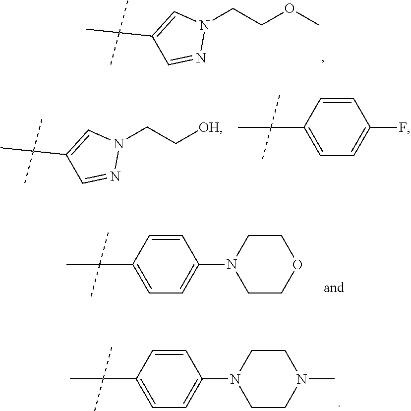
COCCN1C=C(C(C)(C)C)C=N1.[OH]CCN1C=C(C(C)(C)C)C=N1.C1=CC(C(C)(C)C)=CC=C1F.C1=CC(C(C)(C)C)=CC=C1N1CCOCC1.C1=CC(C(C)(C)C)=CC=C1N1CCN(C)CC1
